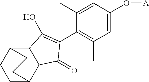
C12C3CCC(C1C(=O)C(C1=C(C)C=C(O[A])C=C1C)=C2O)CC3
